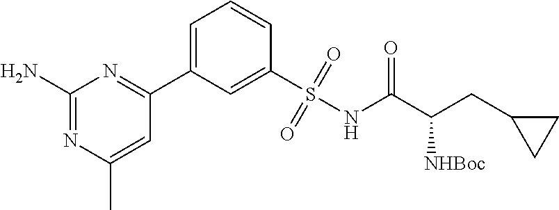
C1(N)=NC(C)=CC(C2=CC=CC(S(NC(C(CC3CC3)[NHBoc])=O)(=O)=O)=C2)=N1
